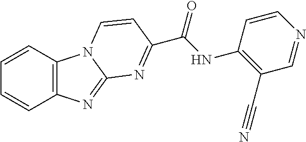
C12=C(C=CC=C1)N1C(=N2)N=C(C(NC2=C(C#N)C=NC=C2)=O)C=C1
